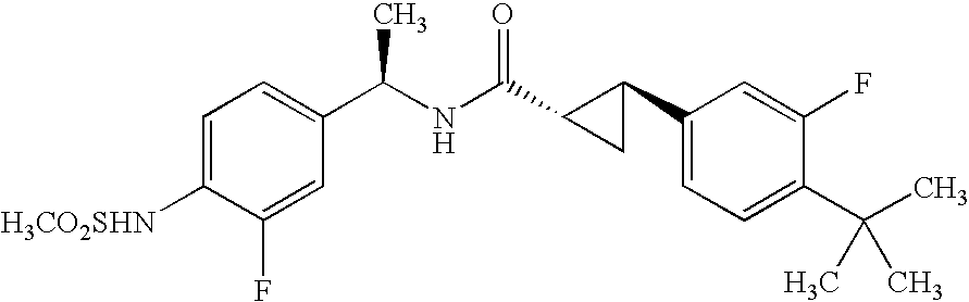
C1=C([H3CO2SHN])C(F)=CC(C(C)NC(C2CC2C2=CC=C(C(C)(C)C)C(F)=C2)=O)=C1
